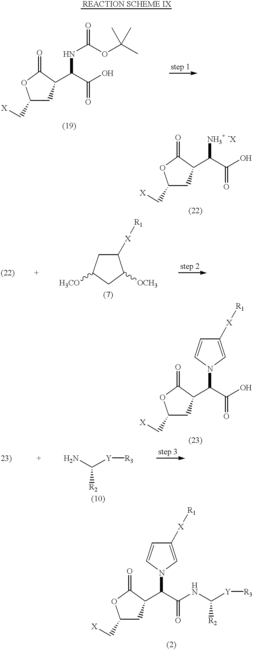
N(C(C(O)=O)C1CC(C[X])OC1=O)C(=O)OC(C)(C)C.C1([X][R1])=CN(C(C(NC([Y][R3])[R2])=O)C2CC(C[X])OC2=O)C=C1.[NH3+ -X]C(C(O)=O)C1CC(C[X])OC1=O.C1([X][R1])CC([H3CO])CC1[OCH3].[REACTION SCHEME IX].C1([X][R1])=CN(C(C(O)=O)C2CC(C[X])OC2=O)C=C1.NC([Y][R3])[R2]
